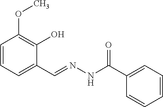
C1=CC=C(C=NNC(C2=CC=CC=C2)=O)C(O)=C1OC
